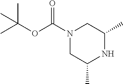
CC(OC(N1CC(C)NC(C)C1)=O)(C)C
